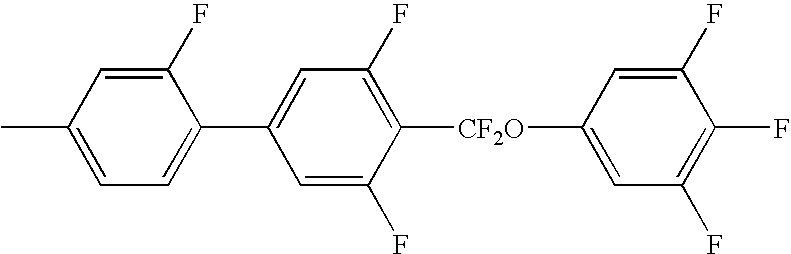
C1(F)=CC([CF2O]C2=C(F)C=C(C3=CC=C(C)C=C3F)C=C2F)=CC(F)=C1F
